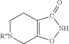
C1[RN]CC2=C(C1)C(=O)NO2
